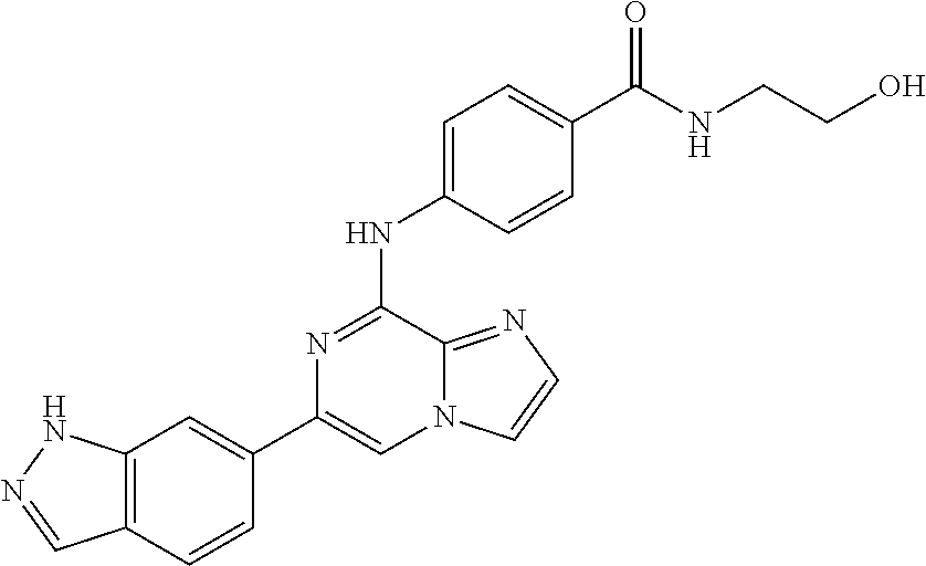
C1(C2=CC3=C(C=C2)C=NN3)=CN2C(=NC=C2)C(NC2=CC=C(C(NCCO)=O)C=C2)=N1
